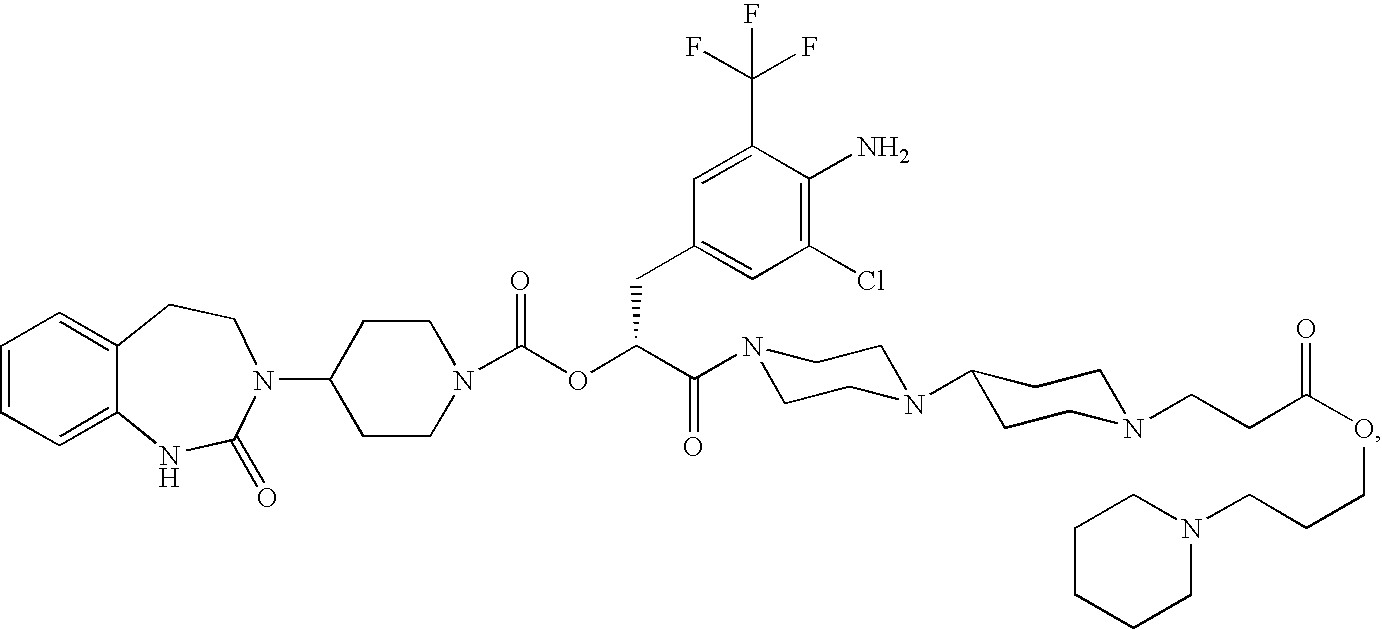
C1=CC=C2C(=C1)CCN(C1CCN(C(OC(C(=O)N3CCN(C4CCN(CCC(OCCCN5CCCCC5)=O)CC4)CC3)CC3=CC(Cl)=C(N)C(C(F)(F)F)=C3)=O)CC1)C(=O)N2
